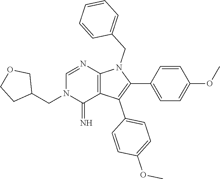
C1(C2=CC=C(OC)C=C2)=C(C2=CC=C(OC)C=C2)C2=C(N1CC1=CC=CC=C1)N=CN(CC1COCC1)C2=N
